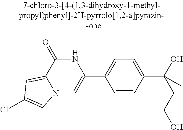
N12C=C(C3=CC=C(C(O)(CCO)C)C=C3)NC(=O)C1=CC(Cl)=C2
